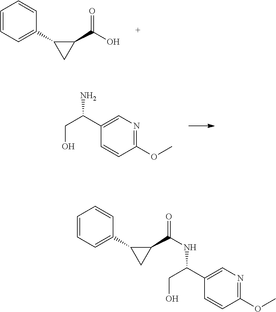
C1=CC=C(C2CC2C(O)=O)C=C1.C1(OC)=NC=C(C(CO)N)C=C1.C1=CC=C(C2CC2C(=O)NC(C2=CN=C(OC)C=C2)CO)C=C1
